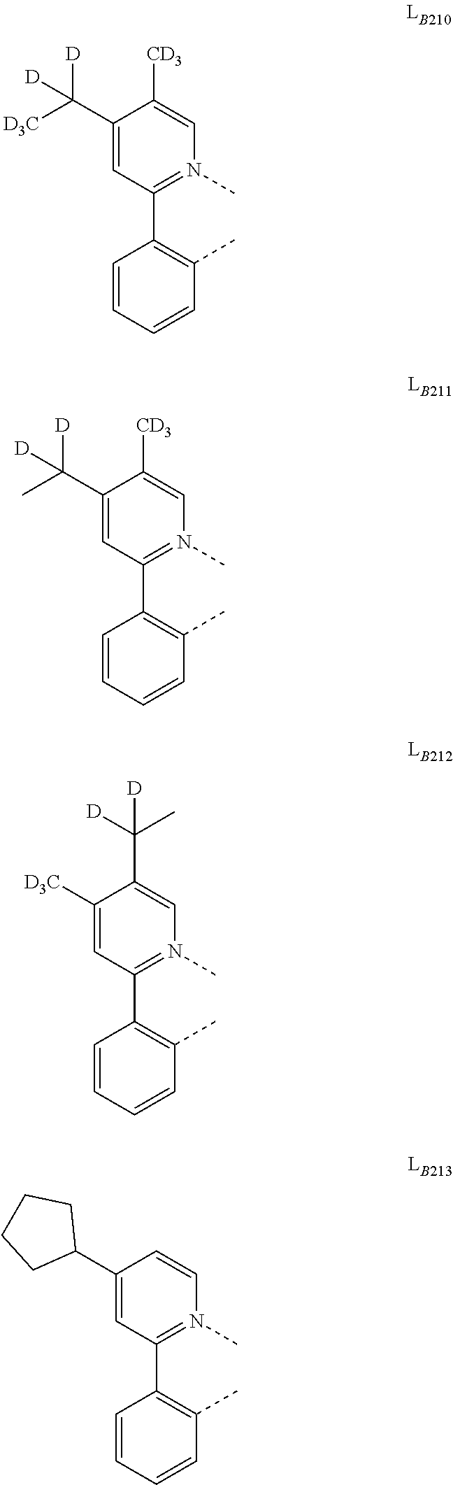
C1(C([D3C])([D])[D])=CC(C2=C(C)C=CC=C2)=N(C)C=C1[CD3].C1(C(C)([D])[D])=CC(C2=C(C)C=CC=C2)=N(C)C=C1[CD3].C1([D3C])=CC(C2=C(C)C=CC=C2)=N(C)C=C1C([D])(C)[D].C1(C2CCCC2)=CC(C2=C(C)C=CC=C2)=N(C)C=C1
